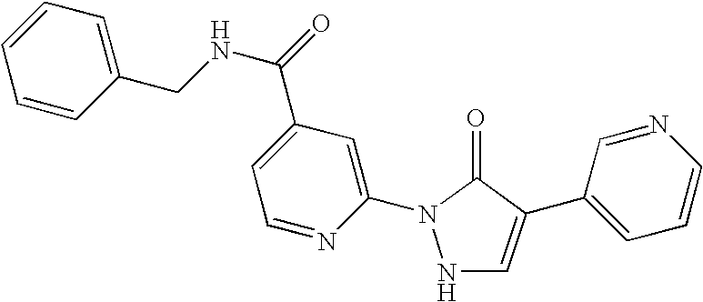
N1C=C(C2=CC=CN=C2)C(=O)N1C1=CC(C(NCC2=CC=CC=C2)=O)=CC=N1
